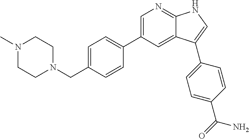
C1(C2=CN=C3C(=C2)C(C2=CC=C(C(=O)N)C=C2)=CN3)=CC=C(CN2CCN(C)CC2)C=C1
